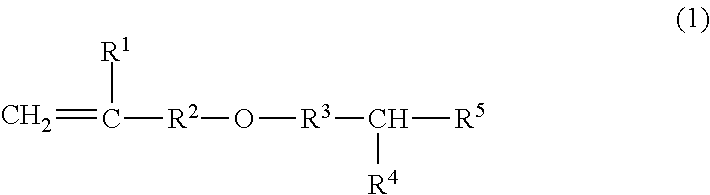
C=C([R1])[R2]O[R3]C([R4])[R5]
